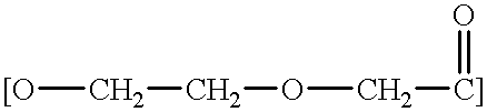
[[O]CCOC[C]]=O
